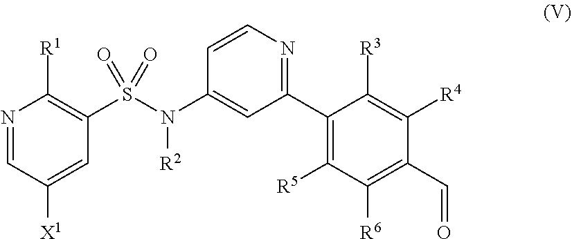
N1=CC([X1])=CC(S(N(C2=CC(C3=C([R5])C([R6])=C(C=O)C([R4])=C3[R3])=NC=C2)[R2])(=O)=O)=C1[R1]
